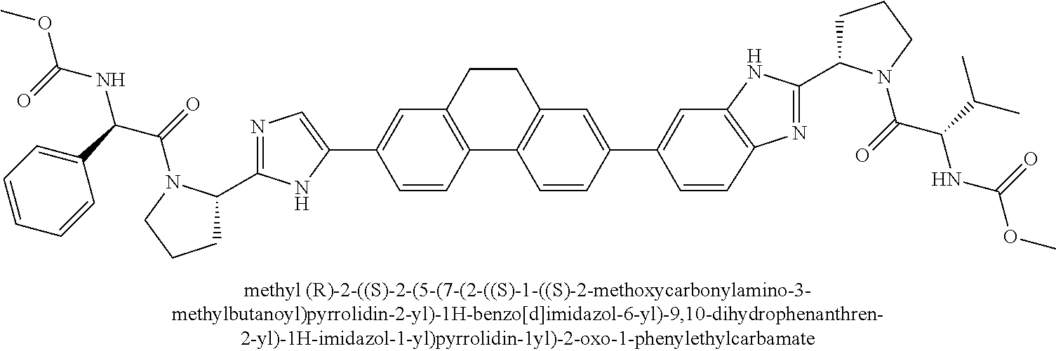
C1=CC2=C(C=C1C1=CN=C(C3CCCN3C(C(NC(OC)=O)C3=CC=CC=C3)=O)N1)CCC1=C2C=CC(C2=CC3=C(N=C(C4CCCN4C(=O)C(C(C)C)NC(=O)OC)N3)C=C2)=C1
